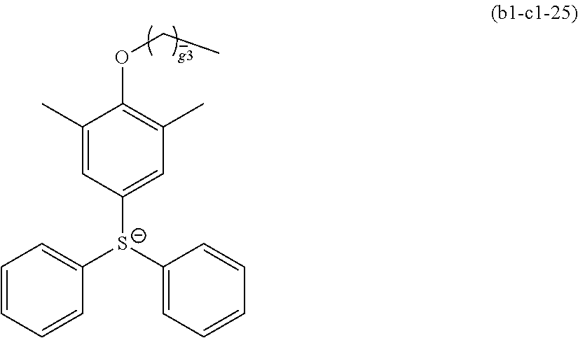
C1=C([S-](C2=CC=CC=C2)C2=CC(C)=C(OCC)C(C)=C2)C=CC=C1
